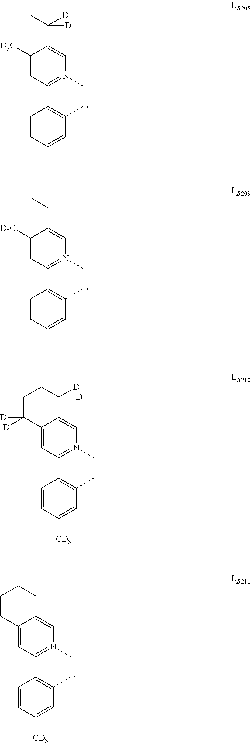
C1([D3C])=CC(C2=C(C)C=C(C)C=C2)=N(C)C=C1C(C)([D])[D].C1([D3C])=CC(C2=C(C)C=C(C)C=C2)=N(C)C=C1CC.C12=CC(C3=C(C)C=C([CD3])C=C3)=N(C)C=C1C([D])([D])CCC2([D])[D].C12=CC(C3=C(C)C=C([CD3])C=C3)=N(C)C=C1CCCC2
